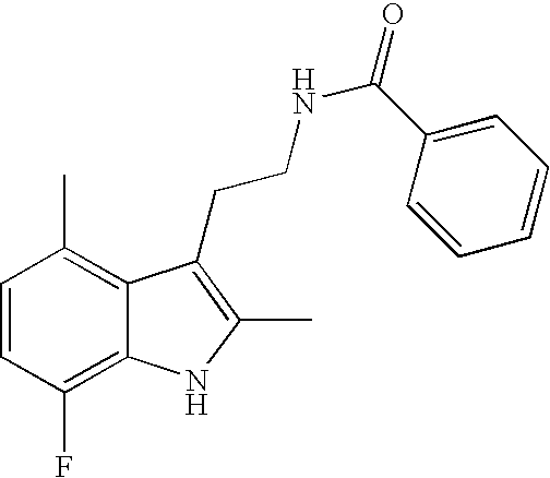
C1=CC(F)=C2C(=C1C)C(CCNC(=O)C1=CC=CC=C1)=C(C)N2
